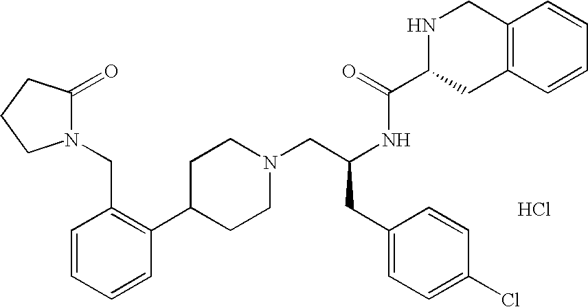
C1=CC=CC(C2CCN(CC(CC3=CC=C(Cl)C=C3)NC(=O)C3CC4=C(CN3)C=CC=C4)CC2)=C1CN1C(=O)CCC1.Cl
